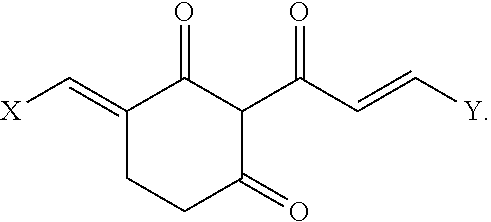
[X]C=C1C(=O)C(C(C=C[Y])=O)C(=O)CC1
